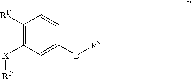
C1([R1])=C([X][R2])C=C([L][R3])C=C1
